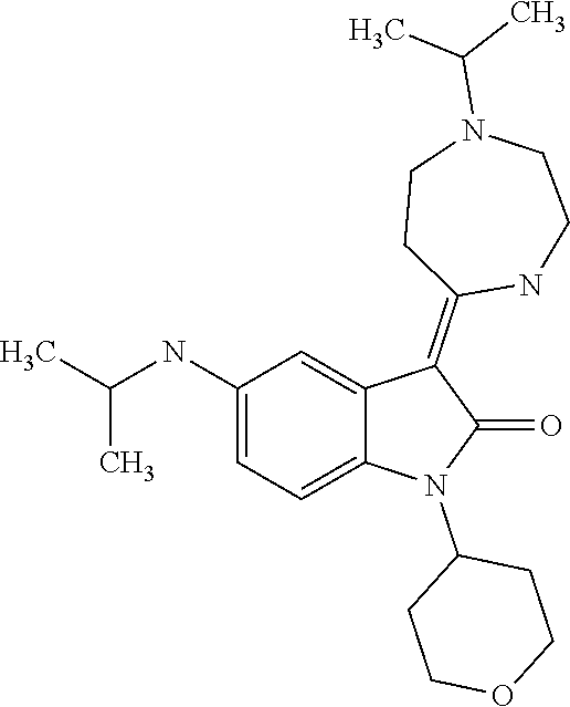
C1COCCC1N1C(=O)C(=C2CCN(C(C)C)CCN2)C2=CC(NC(C)C)=CC=C12
